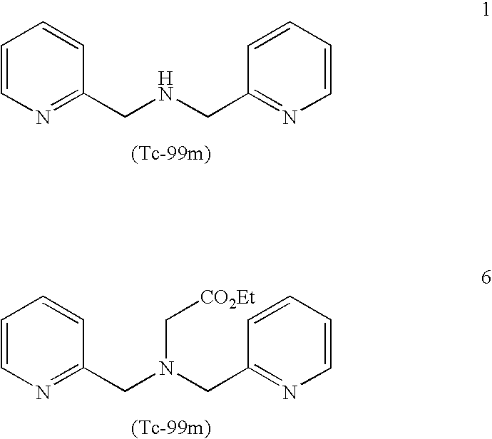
C1=CN=C(CNCC2=NC=CC=C2)C=C1.C1=CN=C(CN(CC2=NC=CC=C2)C[CO2Et])C=C1
